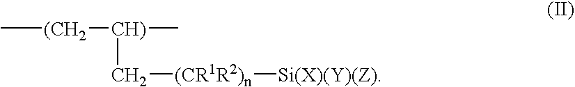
C[(CH2][CH)](C)C[(CR1R2)n][Si(X)(Y)(Z)]
